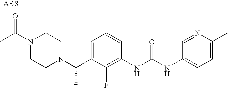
N1(C(C)=O)CCN(C(C2=CC=CC(NC(NC3=CC=C(C)N=C3)=O)=C2F)C)CC1
